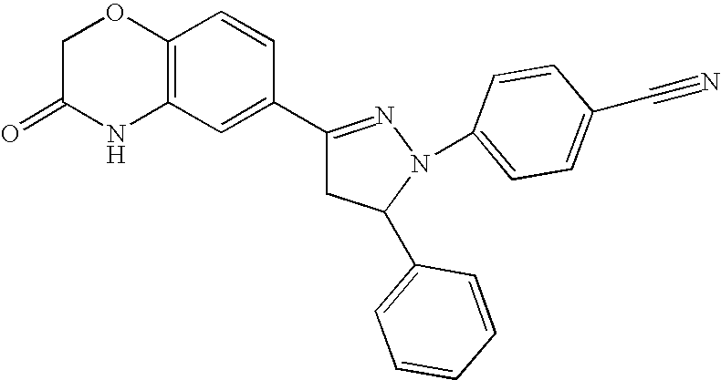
C1C(=O)NC2=C(O1)C=CC(C1=NN(C3=CC=C(C#N)C=C3)C(C3=CC=CC=C3)C1)=C2
